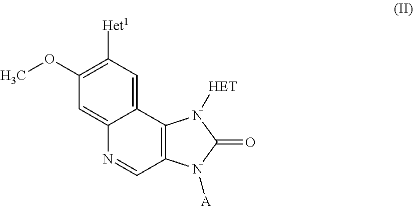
C12=CC([Het1])=C(OC)C=C1N=CC1=C2N([HET])C(=O)N1[A]
